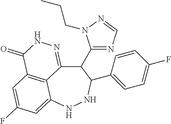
C12=C3C=C(F)C=C1NNC(C1=CC=C(F)C=C1)C(C1=NC=NN1CCC)C2=NNC3=O
